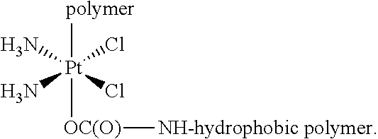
N[Pt](N)(Cl)(Cl)([polymer])[OC(O)][NH-hydrophobic polymer]
